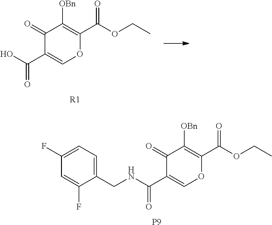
OC(C1=COC(C(OCC)=O)=C([OBn])C1=O)=O.[R1].C1(CNC(C2=COC(C(OCC)=O)=C([OBn])C2=O)=O)=CC=C(F)C=C1F.[P9]
